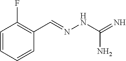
C1=CC=CC(C=NNC(=N)N)=C1F
